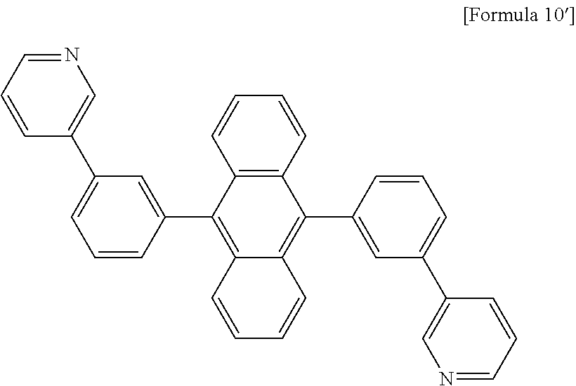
C12=C(C=CC=C1)C(C1=CC(C3=CN=CC=C3)=CC=C1)=C1C(=C2C2=CC(C3=CN=CC=C3)=CC=C2)C=CC=C1
